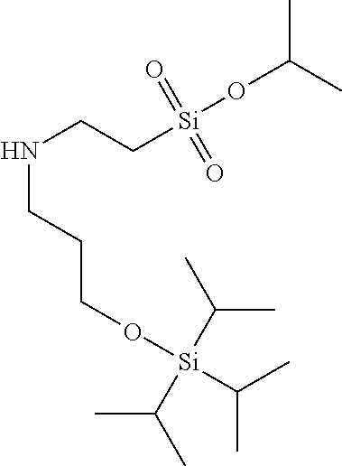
N(CC[Si](OC(C)C)(=O)=O)CCCO[Si](C(C)C)(C(C)C)C(C)C
